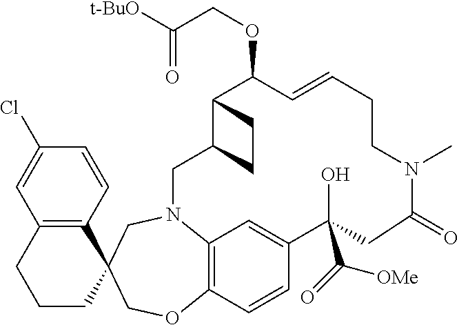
C12=C(C=CC(Cl)=C1)C1(CCC2)CN2C3=C(C=CC(=C3)C(O)(C(=O)[OMe])CC(=O)N(C)CCC=CC(OCC([t-BuO])=O)C3C(C2)CC3)OC1
